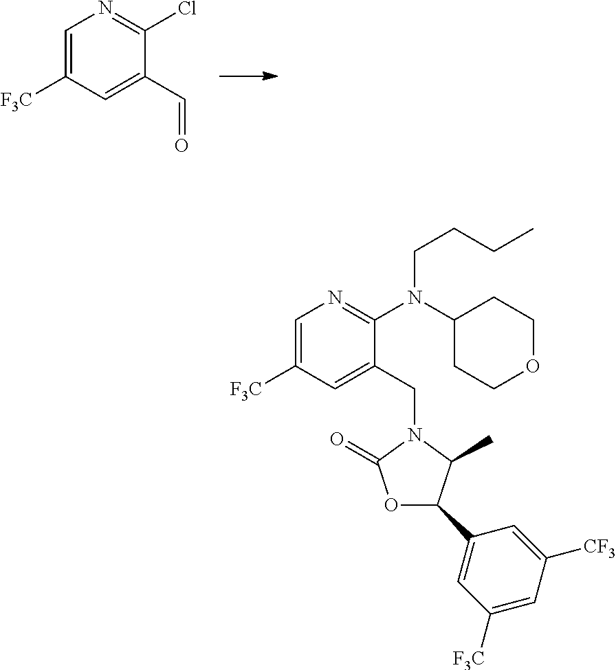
C1=C([F3C])C=C(C=O)C(Cl)=N1.C1=C([F3C])C=C(CN2C(=O)OC(C3=CC([F3C])=CC([CF3])=C3)C2C)C(N(CCCC)C2CCOCC2)=N1
